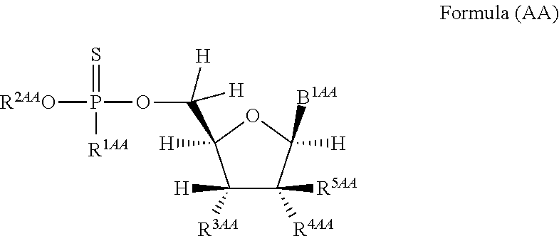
C1([R3AA])([H])C([R5AA])([R4AA])C([B1AA])([H])OC1([H])C(OP(=S)([R2AAO])[R1AA])([H])[H]
